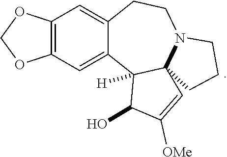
C12=C(C=C3C(=C1)CCN1C4(C3([H])C(O)C([OMe])=C4)CCC1)OCO2
